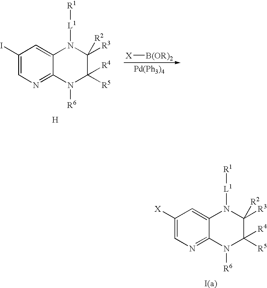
C1(I)=CN=C2C(=C1)N([L1][R1])C([R3])([R2])C([R5])([R4])N2[R6].[H].[X][B(OR)2].[Pd(Ph3)4].C1([X])=CN=C2C(=C1)N([L1][R1])C([R3])([R2])C([R5])([R4])N2[R6].[I(a)]
